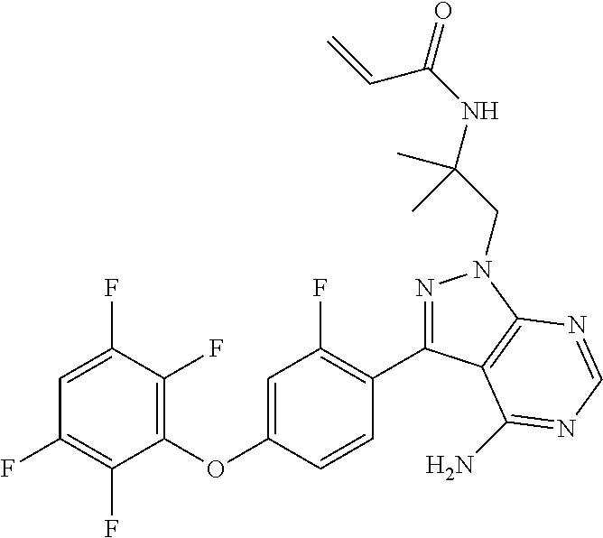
C1=C(F)C(F)=C(OC2=CC(F)=C(C3=NN(CC(NC(=O)C=C)(C)C)C4=C3C(N)=NC=N4)C=C2)C(F)=C1F
